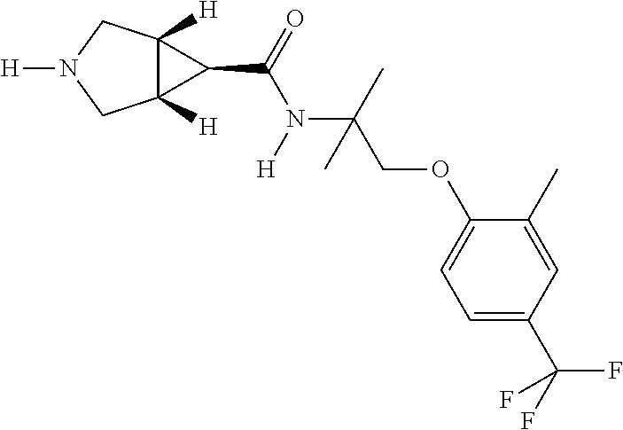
C12([H])C([H])(CN([H])C1)C2C(=O)N([H])C(C)(COC1=CC=C(C(F)(F)F)C=C1C)C
